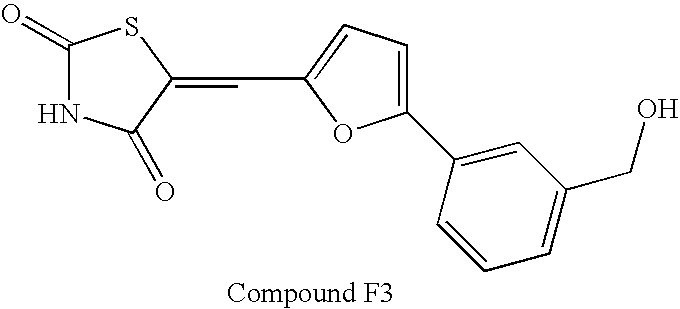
C1(=O)NC(=O)C(=CC2=CC=C(C3=CC(CO)=CC=C3)O2)S1
